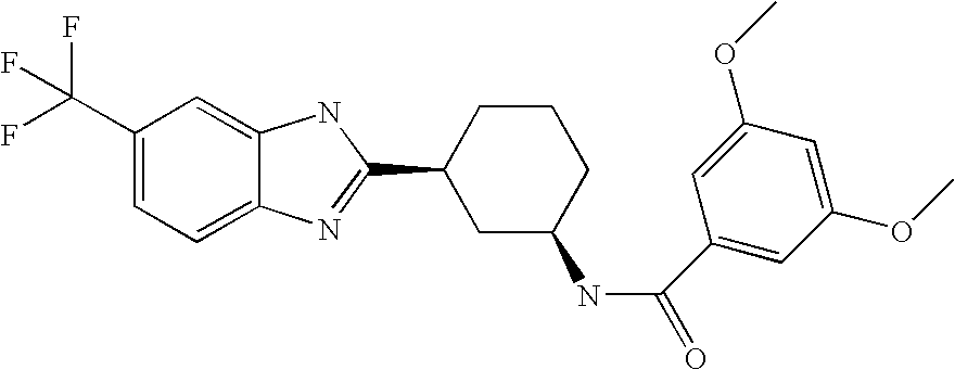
C1(C(F)(F)F)=CC=C2C(=C1)NC(C1CC(NC(C3=CC(OC)=CC(OC)=C3)=O)CCC1)=N2
